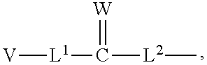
[V][L1]C(=[W])[L2]C
